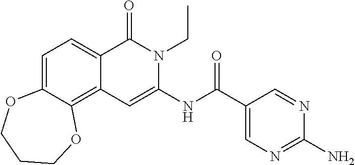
C1=C2C(=C3C(=C1)C(=O)N(CC)C(NC(=O)C1=CN=C(N)N=C1)=C3)OCCCO2
